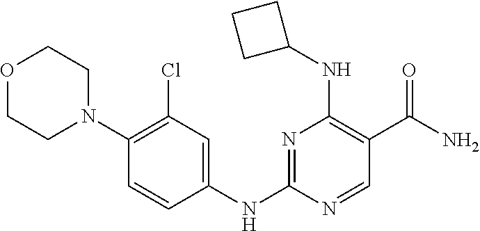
N1=C(NC2=CC(Cl)=C(N3CCOCC3)C=C2)N=CC(C(N)=O)=C1NC1CCC1
